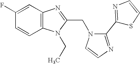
C12=C(N=C(CN3C=CN=C3C3=NC=CS3)N1CC)C=C(F)C=C2
